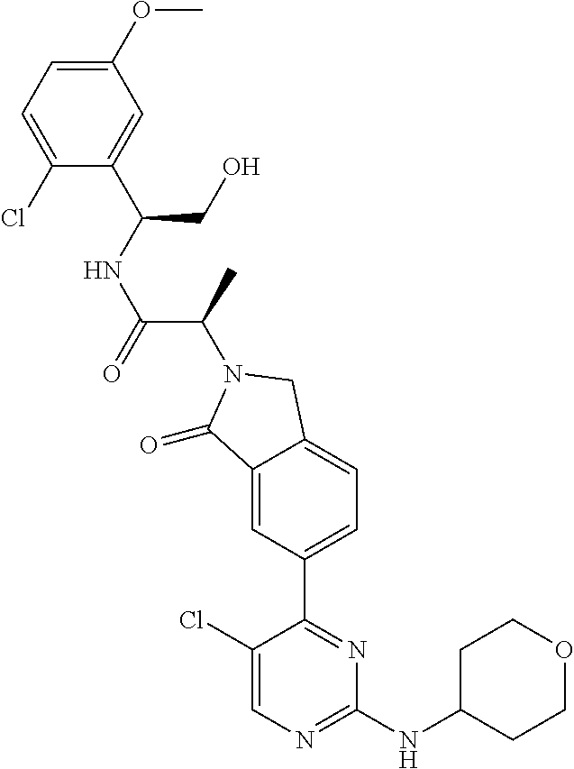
C1(=O)C2=CC(C3=NC(NC4CCOCC4)=NC=C3Cl)=CC=C2CN1C(C(=O)NC(C1=CC(OC)=CC=C1Cl)CO)C
